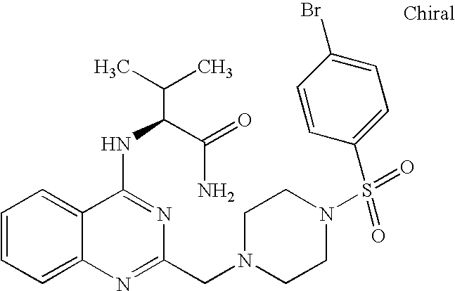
C1=CC=C2C(=C1)C(NC(C(N)=O)C(C)C)=NC(CN1CCN(S(=O)(=O)C3=CC=C(Br)C=C3)CC1)=N2
